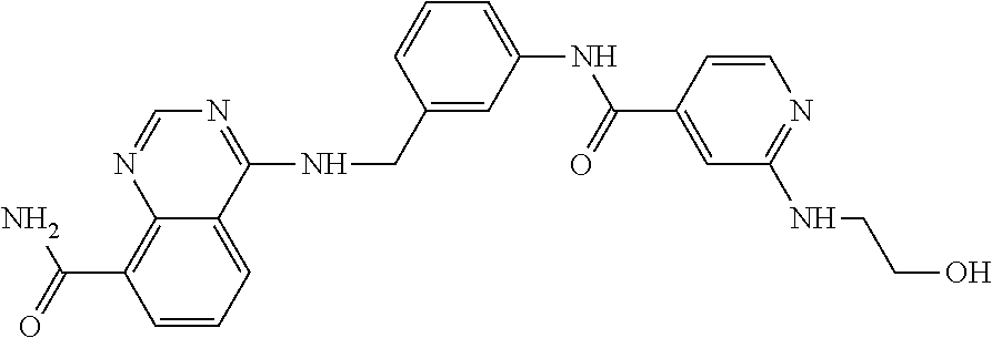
C12=C(C(=O)N)C=CC=C1C(NCC1=CC(NC(=O)C3=CC(NCCO)=NC=C3)=CC=C1)=NC=N2
